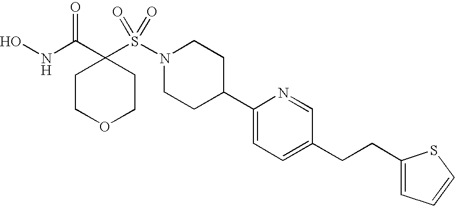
ONC(C1(S(N2CCC(C3=CC=C(CCC4=CC=CS4)C=N3)CC2)(=O)=O)CCOCC1)=O
